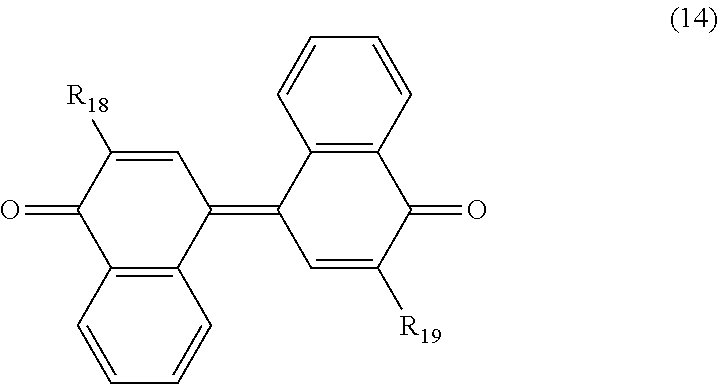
C12=C(C=CC=C1)C(=O)C([R18])=CC2=C1C=C([R19])C(=O)C2=C1C=CC=C2
